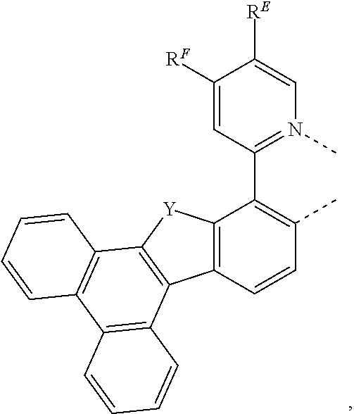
C12=C(C(C3=N(C)C=C([RE])C([RF])=C3)=C(C)C=C1)[Y]C1=C2C2=C(C3=C1C=CC=C3)C=CC=C2
